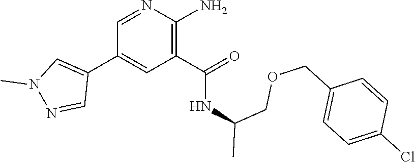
C1=NC(N)=C(C(=O)NC(COCC2=CC=C(Cl)C=C2)C)C=C1C1=CN(C)N=C1
